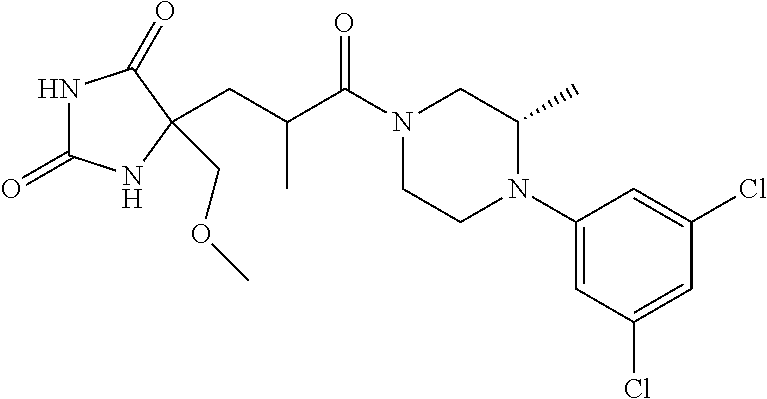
N1C(=O)NC(COC)(CC(C(N2CCN(C3=CC(Cl)=CC(Cl)=C3)C(C)C2)=O)C)C1=O
